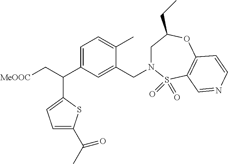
C1=C(C(C[MeOOC])C2=CC=C(C(C)=O)S2)C=C(CN2CC(CC)OC3=C(S2(=O)=O)C=NC=C3)C(C)=C1
